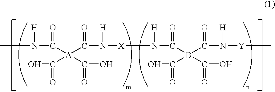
C([A](C(=O)N([X]N(C(B(C(=O)N([Y]C)[H])(C(=O)O)C(=O)O)=O)[H])[H])(C(=O)O)C(=O)O)(N(C)[H])=O
